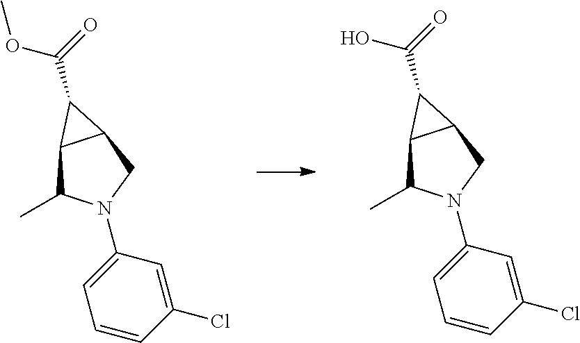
C12C(C)N(C3=CC=CC(Cl)=C3)CC1C2C(=O)OC.C12C(C)N(C3=CC=CC(Cl)=C3)CC1C2C(=O)O
